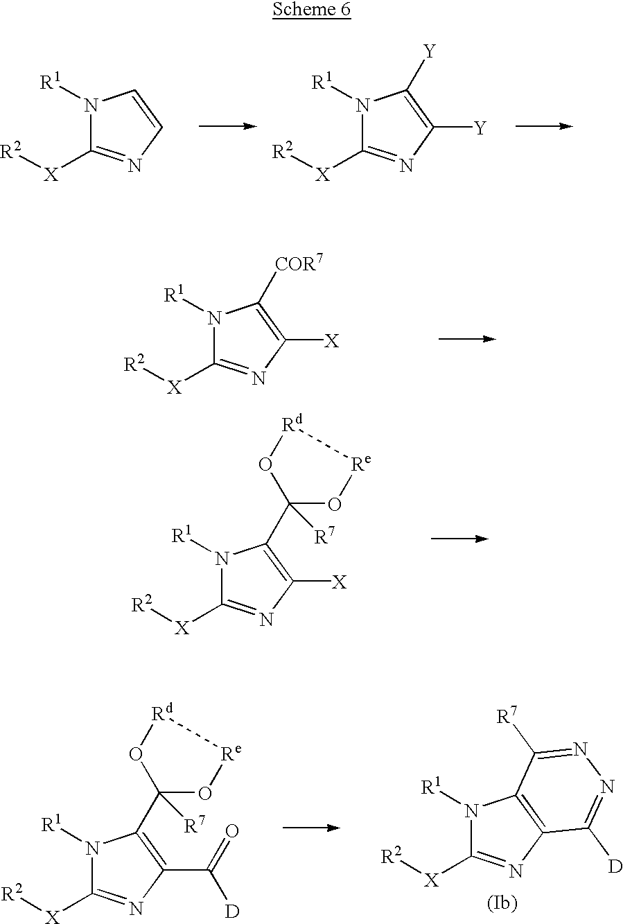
N1([R1])C([X][R2])=NC([X])=C1[COR7].N1([R1])C([X][R2])=NC([X])=C1C1([R7])O[Re][Rd]O1.N1([R1])C([X][R2])=NC=C1.N1([R1])C([X][R2])=NC([Y])=C1[Y].N1([R1])C([X][R2])=NC2=C1C([R7])=NN=C2[D].N1([R1])C([X][R2])=NC(C(=O)[D])=C1C1([R7])O[Re][Rd]O1
